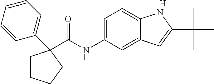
[H].C(NC1=CC=C2C(=C1)C=C(C(C)(C)C)N2)(=O)C1(C2=CC=CC=C2)CCCC1
